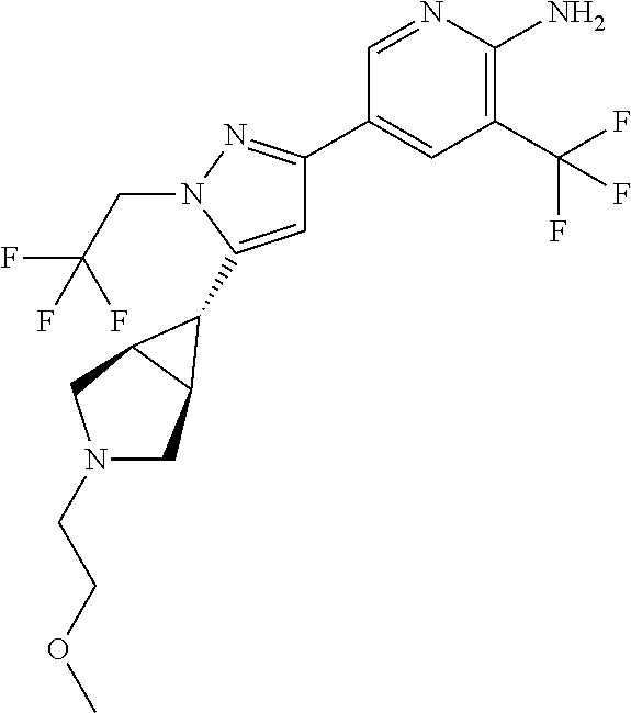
C1=C(C2C3CN(CCOC)CC32)N(CC(F)(F)F)N=C1C1=CC(C(F)(F)F)=C(N)N=C1
